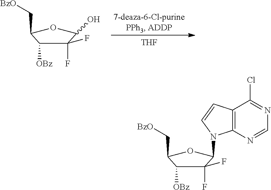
C1(F)(F)C([OBz])C(C[BzO])OC1O.[THF].C1(F)(F)C([OBz])C(C[BzO])OC1N1C2=C(C=C1)C(Cl)=NC=N2
